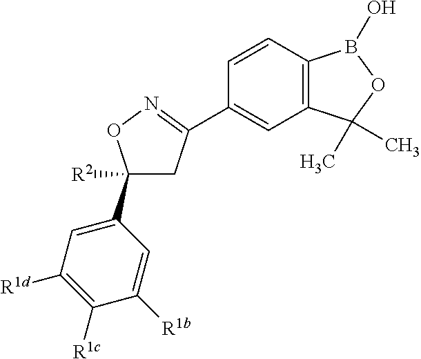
C12=C(B(O)OC1(C)C)C=CC(C1=NOC([R2])(C3=CC([R1d])=C([R1c])C([R1b])=C3)C1)=C2
